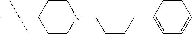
CC(C1CCN(CCCCC2=CC=CC=C2)CC1)(C)C
